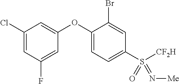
C1(Cl)=CC(F)=CC(OC2=CC=C(S([CF2H])(=O)=N[Me])C=C2Br)=C1
